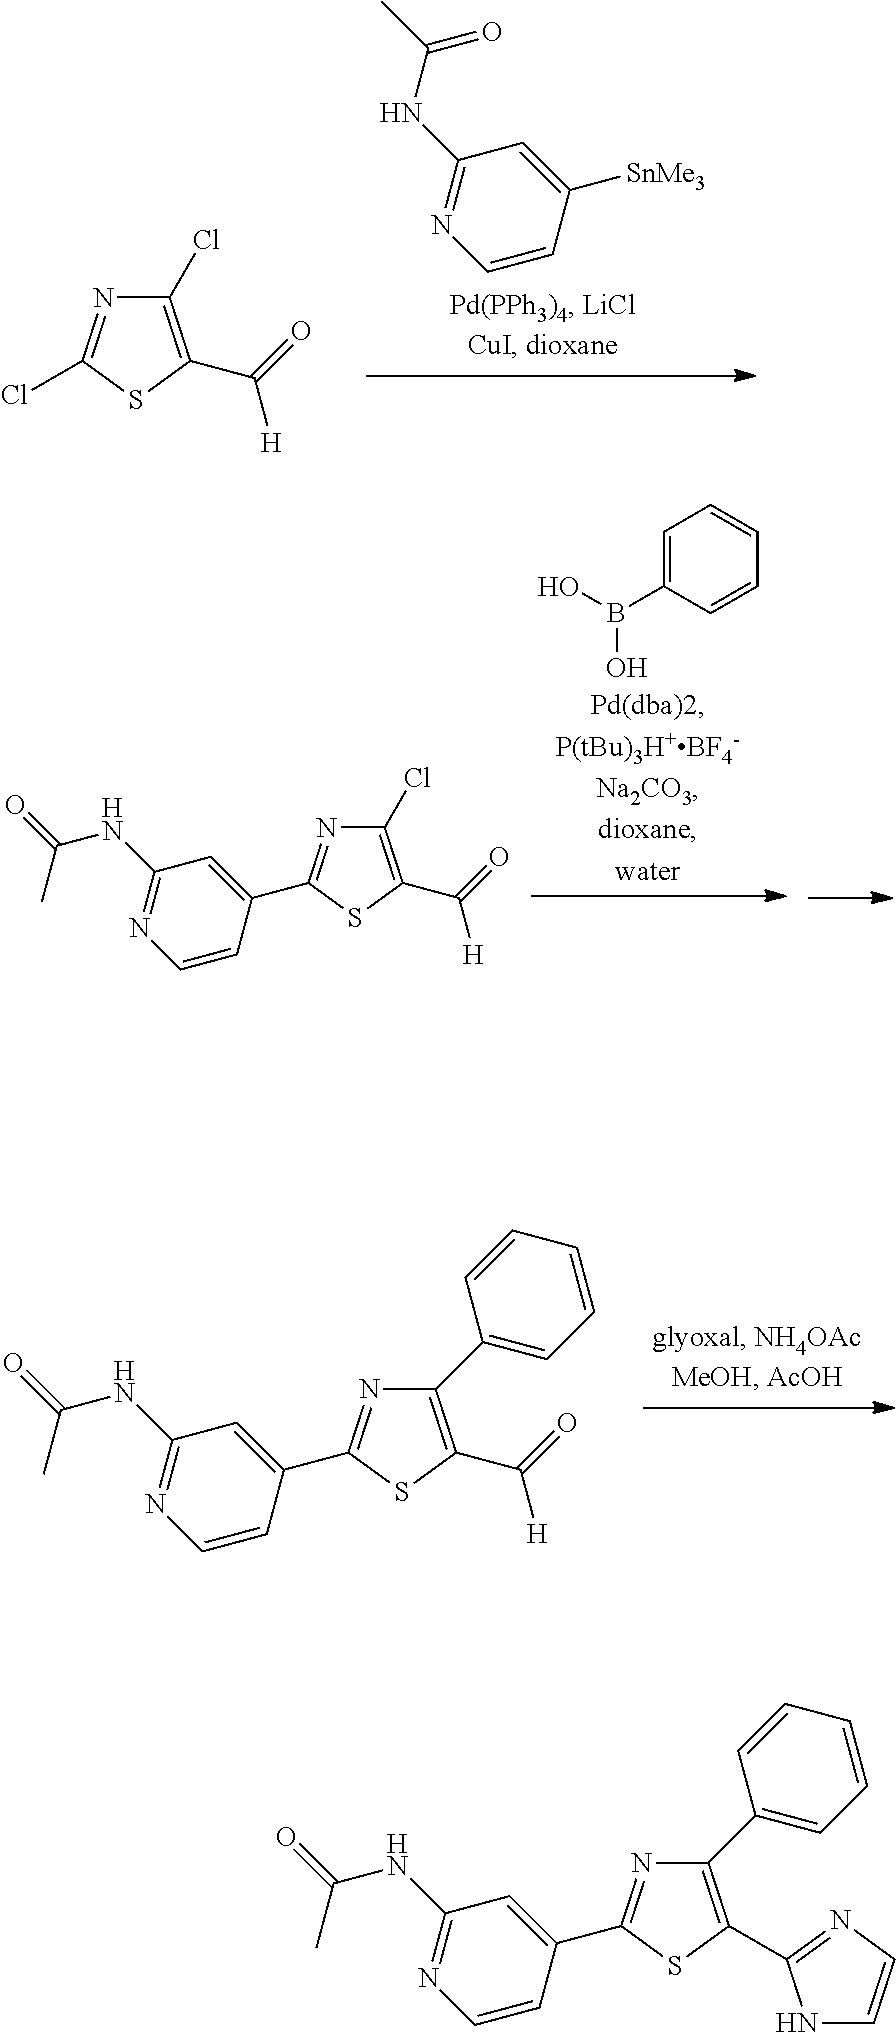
C1(Cl)=C(C(=O)[H])SC(Cl)=N1.C1=CC([SnMe3])=CC(NC(C)=O)=N1.C1(Cl)=C(C(=O)[H])SC(C2=CC(NC(=O)C)=NC=C2)=N1.C1=C(B(O)O)C=CC=C1.C1(C2=CC=CC=C2)=C(C(=O)[H])SC(C2=CC(NC(=O)C)=NC=C2)=N1.C1(C2=CC=CC=C2)=C(C2=NC=CN2)SC(C2=CC(NC(=O)C)=NC=C2)=N1
